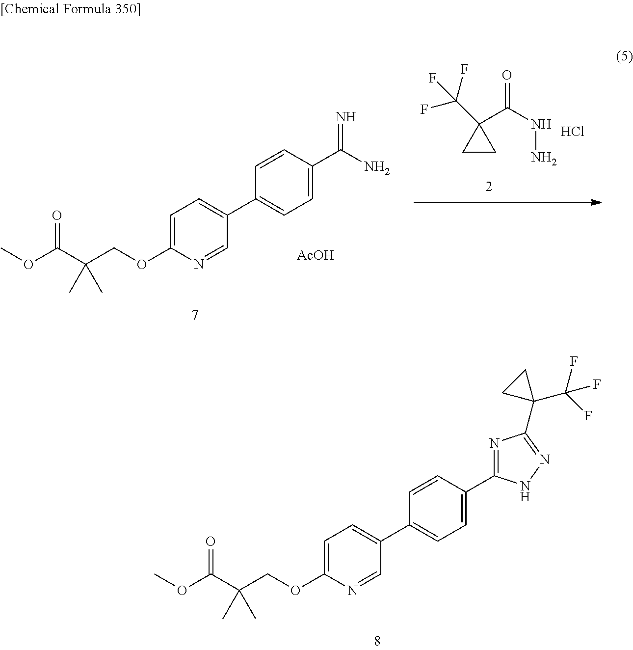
C1(C2=CC=C(OCC(C(OC)=O)(C)C)N=C2)=CC=C(C2=NC(C3(C(F)(F)F)CC3)=NN2)C=C1.C1(C2=CC=C(OCC(C(OC)=O)(C)C)N=C2)=CC=C(C(N)=N)C=C1.[AcOH].C1(C(NN)=O)(C(F)(F)F)CC1.Cl
